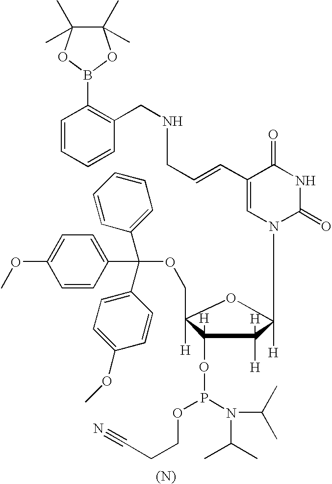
C1=C(OC)C=CC(C(C2=CC=C(OC)C=C2)(C2=CC=CC=C2)OCC2([H])C([H])(OP(OCCC#N)N(C(C)C)C(C)C)C([H])([H])C(N3C(=O)NC(=O)C(C=CCNCC4=C(B5OC(C)(C)C(C)(C)O5)C=CC=C4)=C3)([H])O2)=C1.[(N)]
